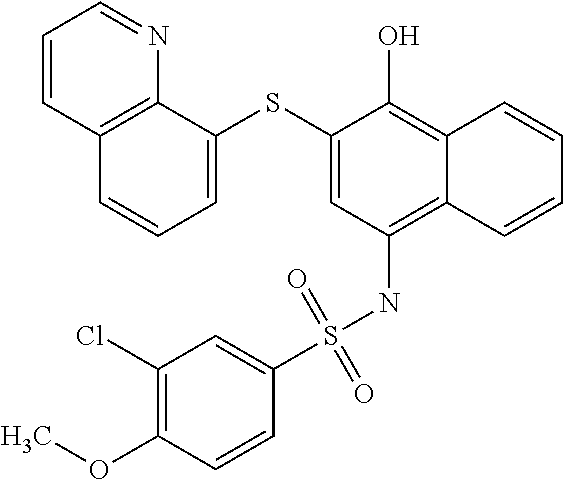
C1=C(SC2=CC(NS(C3=CC(Cl)=C(OC)C=C3)(=O)=O)=C3C(=C2O)C=CC=C3)C2=C(C=C1)C=CC=N2
